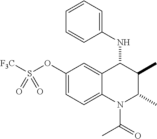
C1(OS([F3C])(=O)=O)=CC=C2C(=C1)C(NC1=CC=CC=C1)C(C)C(C)N2C(=O)C
